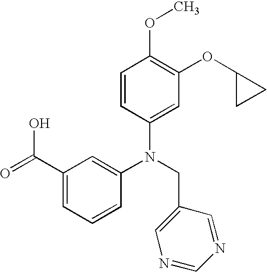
N(CC1=CN=CN=C1)(C1=CC(C(O)=O)=CC=C1)C1=CC(OC2CC2)=C(OC)C=C1
